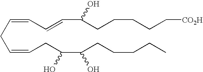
C(CC=CCC(C(CCCCC)O)O)=CC=CC(CCCCC[CO2H])O
